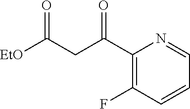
C1(C(CC([EtO])=O)=O)=C(F)C=CC=N1
